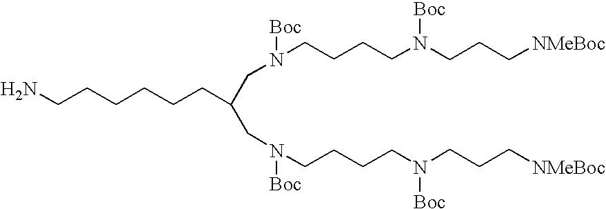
NCCCCCCC(CN([Boc])CCCCN(CCC[NMeBoc])[Boc])CN([Boc])CCCCN(CCC[NMeBoc])[Boc]
